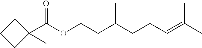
CC(=CCCC(CCOC(C1(C)CCC1)=O)C)C
